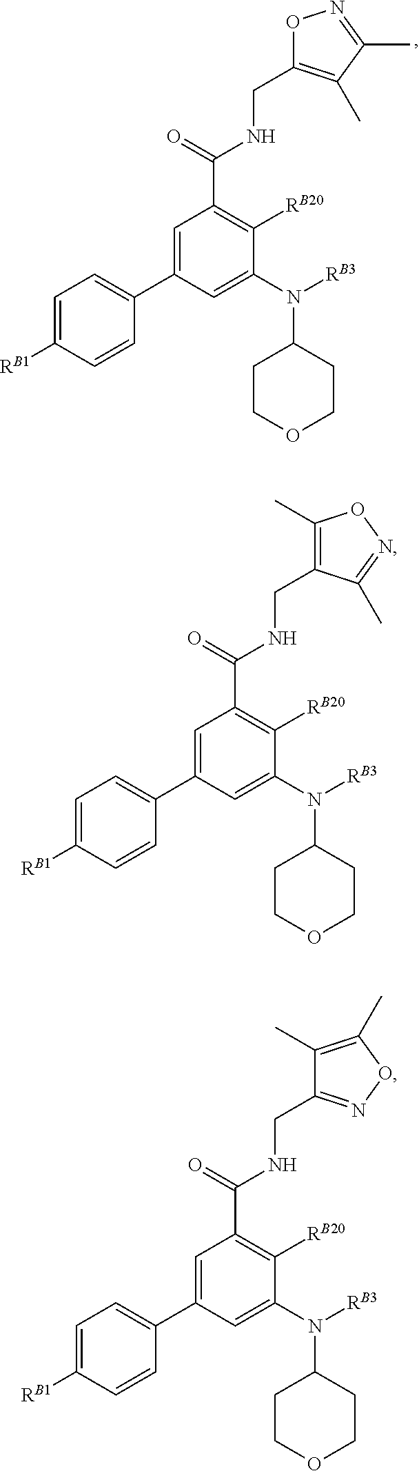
C1=C([RB1])C=CC(C2=CC(C(=O)NCC3=C(C)C(C)=NO3)=C([RB20])C(N(C3CCOCC3)[RB3])=C2)=C1.C1=C([RB1])C=CC(C2=CC(C(=O)NCC3=C(C)ON=C3C)=C([RB20])C(N(C3CCOCC3)[RB3])=C2)=C1.C1=C([RB1])C=CC(C2=CC(C(=O)NCC3=NOC(C)=C3C)=C([RB20])C(N(C3CCOCC3)[RB3])=C2)=C1
